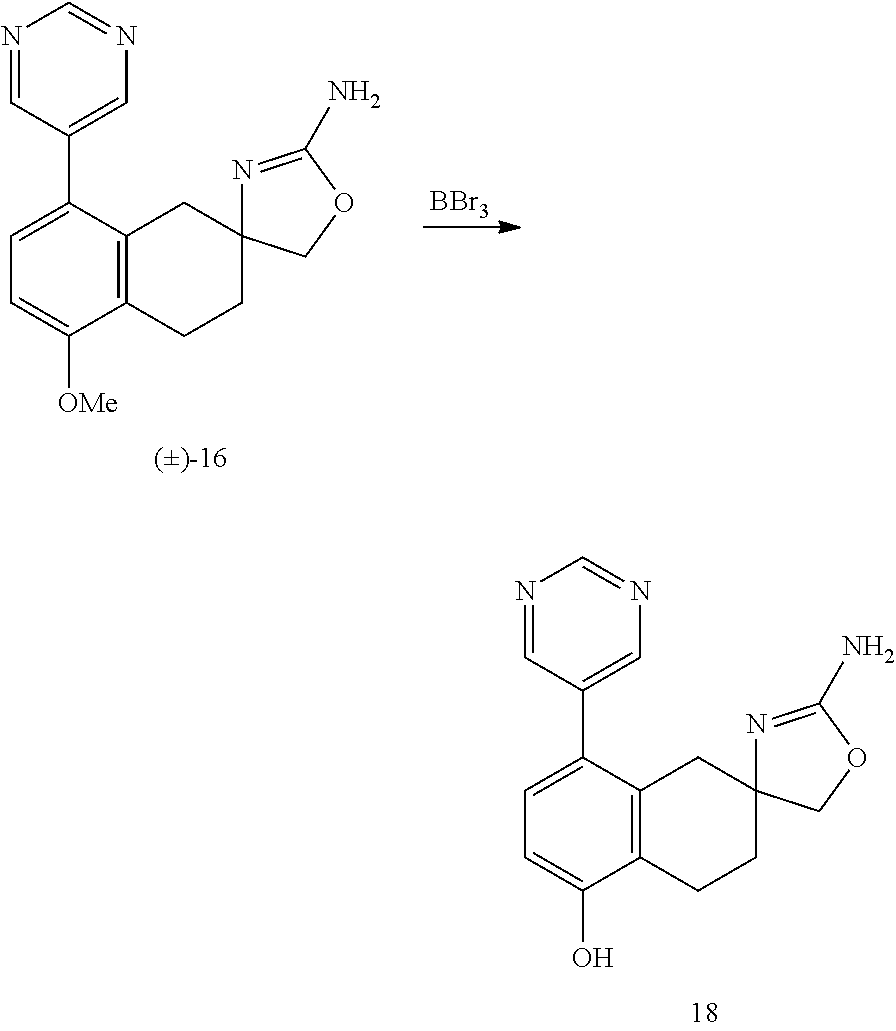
C1=C(C2=CN=CN=C2)C2=C(C(O)=C1)CCC1(C2)N=C(N)OC1.C1=C(C2=CN=CN=C2)C2=C(C([OMe])=C1)CCC1(C2)N=C(N)OC1.[BBr3]
